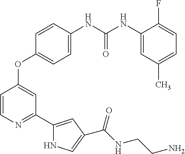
C1=CC(NC(NC2=CC(C)=CC=C2F)=O)=CC=C1OC1=CC(C2=CC(C(NCCN)=O)=CN2)=NC=C1
